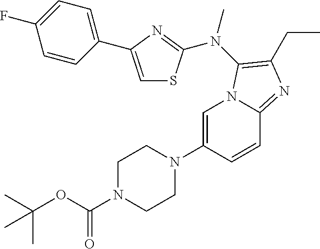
C1=C(N2CCN(C(OC(C)(C)C)=O)CC2)C=CC2=NC(CC)=C(N(C)C3=NC(C4=CC=C(F)C=C4)=CS3)N12
